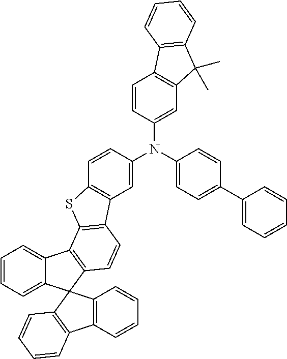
C1=CC=C2C(=C1)C1=C(C=CC3=C1SC1=C3C=C(N(C3=CC4=C(C=C3)C3=C(C4(C)C)C=CC=C3)C3=CC=C(C4=CC=CC=C4)C=C3)C=C1)C21C2=C(C=CC=C2)C2=C1C=CC=C2
